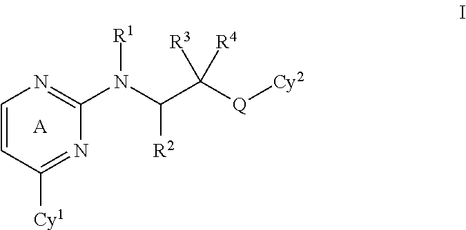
C1=CC([Cy1])=NC(N(C(C([Q][Cy2])([R4])[R3])[R2])[R1])=N1.[A]
